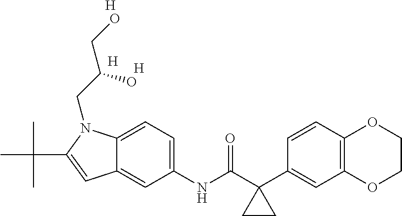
[H].[H].[H].C12=C(C=C(C3(C(NC4=CC=C5C(=C4)C=C(C(C)(C)C)N5CC(CO)O)=O)CC3)C=C1)OCCO2
